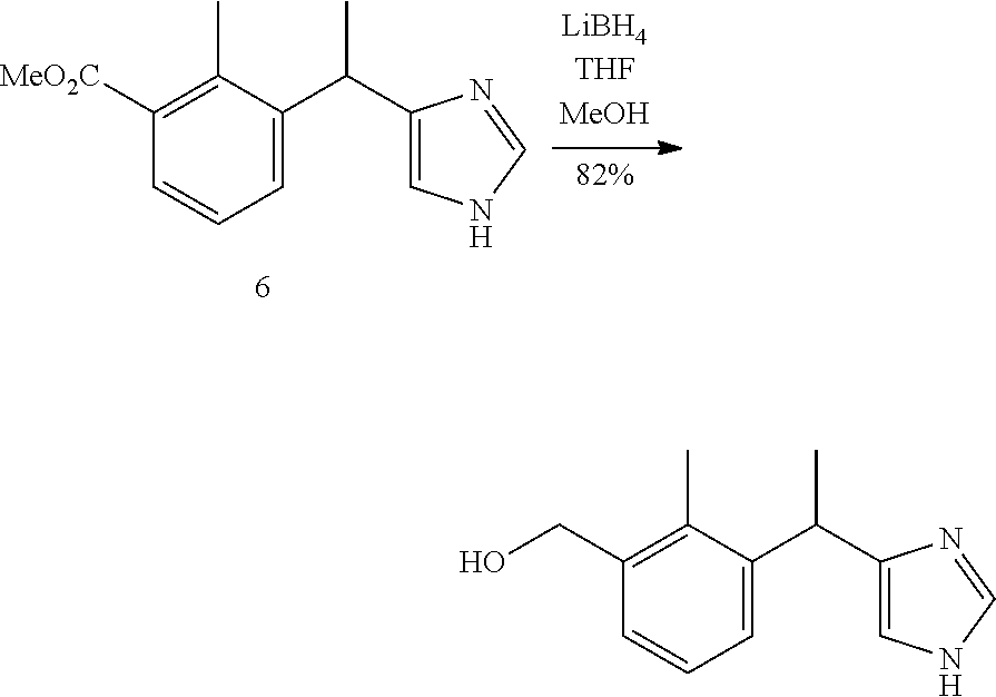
C1(CO)=C(C)C(C(C2=CNC=N2)C)=CC=C1.C1([MeO2C])=C(C)C(C(C2=CNC=N2)C)=CC=C1
